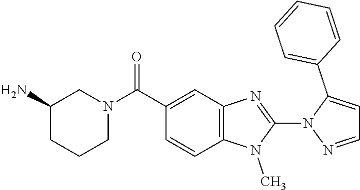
C1=C(C2=CC=CC=C2)N(C2=NC3=C(N2C)C=CC(C(N2CCCC(N)C2)=O)=C3)N=C1
